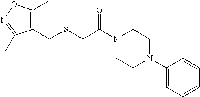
N1(C(CSCC2=C(C)ON=C2C)=O)CCN(C2=CC=CC=C2)CC1
